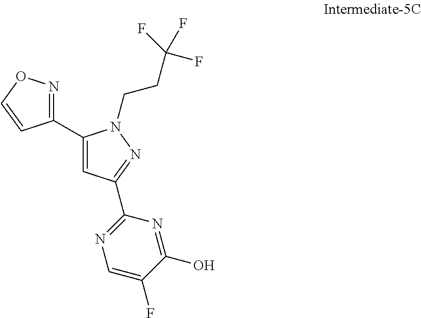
C1(C2=CC(C3=NC=C(F)C(O)=N3)=NN2CCC(F)(F)F)=NOC=C1
